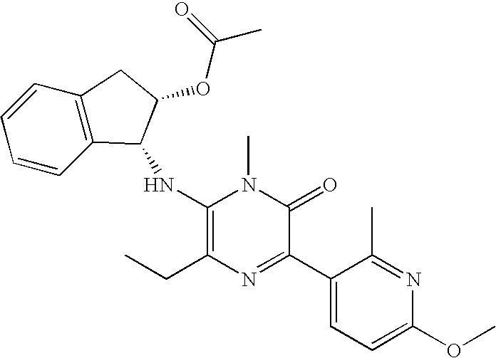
C1(NC2C3=C(C=CC=C3)CC2OC(C)=O)=C(CC)N=C(C2=CC=C(OC)N=C2C)C(=O)N1C
